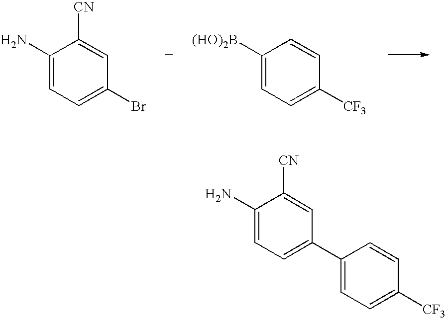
C1(N)=CC=C(Br)C=C1[CN].C1([(HO)2B])=CC=C([CF3])C=C1.C1(N)=CC=C(C2=CC=C([CF3])C=C2)C=C1[CN]
